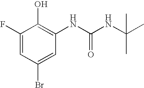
C1(F)=CC(Br)=CC(NC(NC(C)(C)C)=O)=C1O
